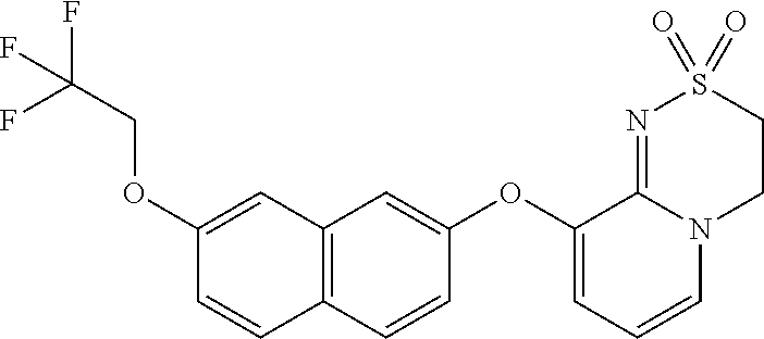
C1(OC2=CC=CN3C2=NS(=O)(=O)CC3)=CC2=C(C=C1)C=CC(OCC(F)(F)F)=C2
